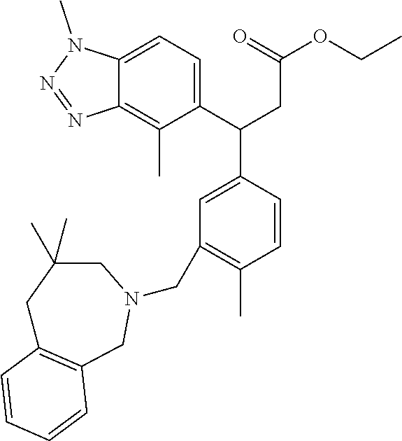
C1C2=C(CN(CC3=C(C)C=CC(C(CC(=O)OCC)C4=CC=C5C(=C4C)N=NN5C)=C3)CC1(C)C)C=CC=C2
